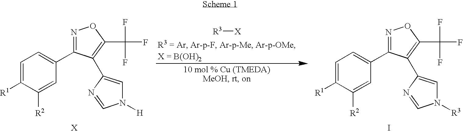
[R3][X].C1=C([R1])C([R2])=CC(C2=NOC(C(F)(F)F)=C2C2=CN([H])C=N2)=C1.C1=C([R1])C([R2])=CC(C2=NOC(C(F)(F)F)=C2C2=CN([R3])C=N2)=C1.I
